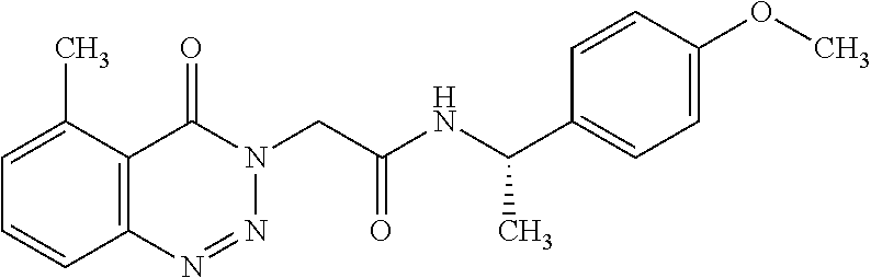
C1=C(C)C2=C(C=C1)N=NN(CC(NC(C1=CC=C(OC)C=C1)C)=O)C2=O
